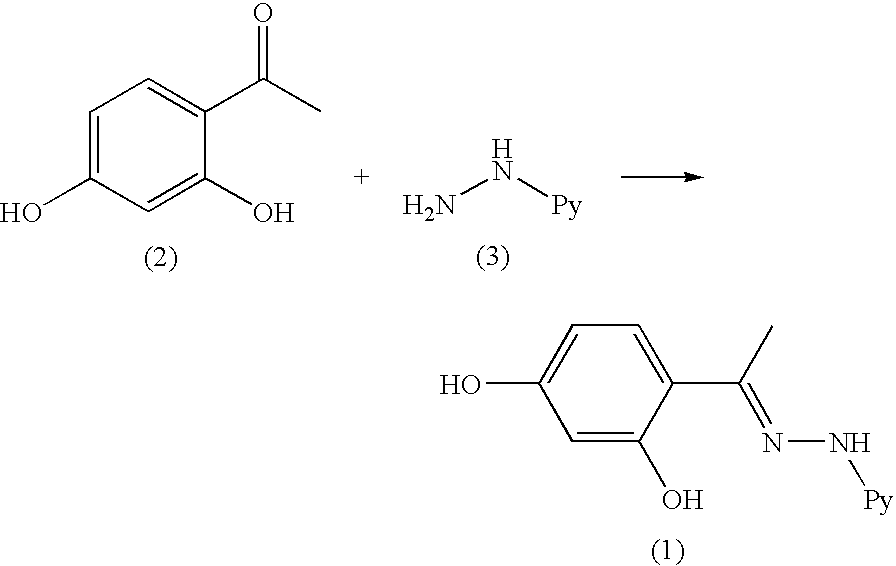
C1=C(O)C(C(C)=NN[Py])=CC=C1O.NN[Py].C1=C(O)C=C(O)C(C(C)=O)=C1
